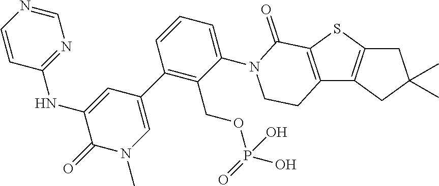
C1=CC(NC2=CC(C3=C(COP(O)(=O)O)C(N4C(=O)C5=C(C6=C(S5)CC(C)(C)C6)CC4)=CC=C3)=CN(C)C2=O)=NC=N1
